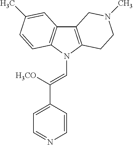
C12=C(N(C=C(C3=CC=NC=C3)[H3CO])C3=C1C=C(C)C=C3)CCN(C)C2
